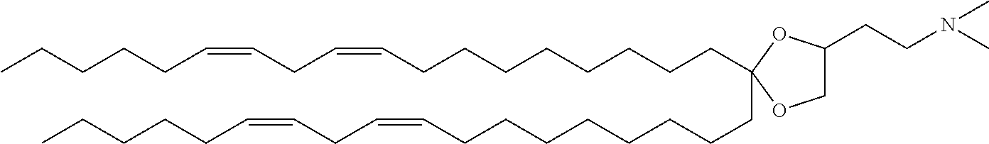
CCCCCC=CCC=CCCCCCCCCC1(CCCCCCCCC=CCC=CCCCCC)OC(CCN(C)C)CO1
